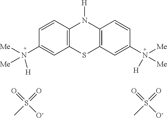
C1=CC2=C(C=C1N([Me])([Me])[H])SC1=C(N2[H])C=CC(N([Me])([Me])[H])=C1.CS(=O)([O-])=O.CS(=O)([O-])=O
